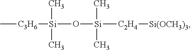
C[C3H6][Si](O[Si]([C2H4][Si(OCH3)3])(C)C)(C)C
